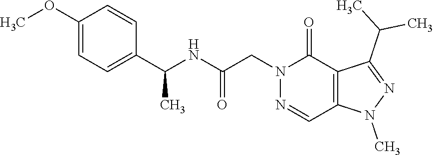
C1(C(NC(CN2N=CC3=C(C2=O)C(C(C)C)=NN3C)=O)C)=CC=C(OC)C=C1
